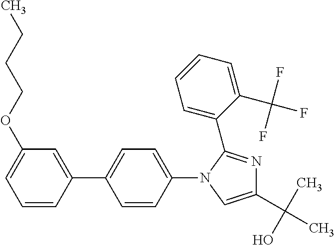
C1=CC(C2=CC=C(N3C=C(C(C)(O)C)N=C3C3=CC=CC=C3C(F)(F)F)C=C2)=CC(OCCCC)=C1
